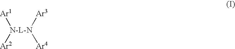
[Ar1][N-L-N]([Ar2])([Ar3])[Ar4]
